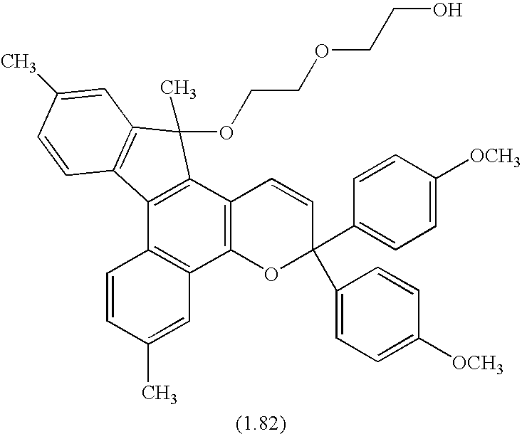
C1=CC(C)=CC2=C1C1=C(C3=C2OC(C2=CC=C([OCH3])C=C2)(C2=CC=C([OCH3])C=C2)C=C3)C(C)(OCCOCCO)C2=C1C=CC(C)=C2
